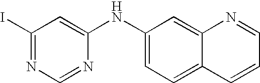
IC1=NC=NC(NC2=CC=C3C(=C2)N=CC=C3)=C1
